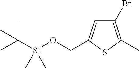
C1(Br)=C(C)SC(CO[Si](C(C)(C)C)(C)C)=C1
